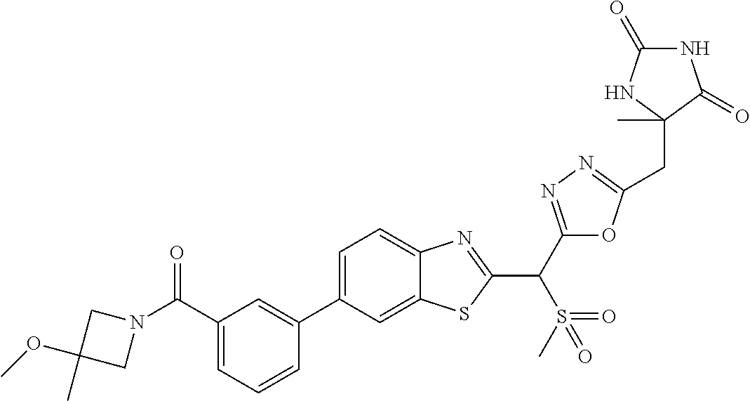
C1=CC=C(C(N2CC(C)(OC)C2)=O)C=C1C1=CC=C2C(=C1)SC(C(C1=NN=C(CC3(C)NC(=O)NC3=O)O1)S(C)(=O)=O)=N2
